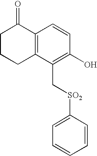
C12=C(C(C[SO2]C3=CC=CC=C3)=C(O)C=C1)CCCC2=O
